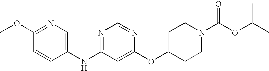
C1(OC)=NC=C(NC2=NC=NC(OC3CCN(C(OC(C)C)=O)CC3)=C2)C=C1
